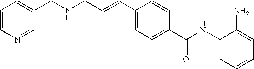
C(C=CC1=CC=C(C(NC2=CC=CC=C2N)=O)C=C1)NCC1=CC=CN=C1
